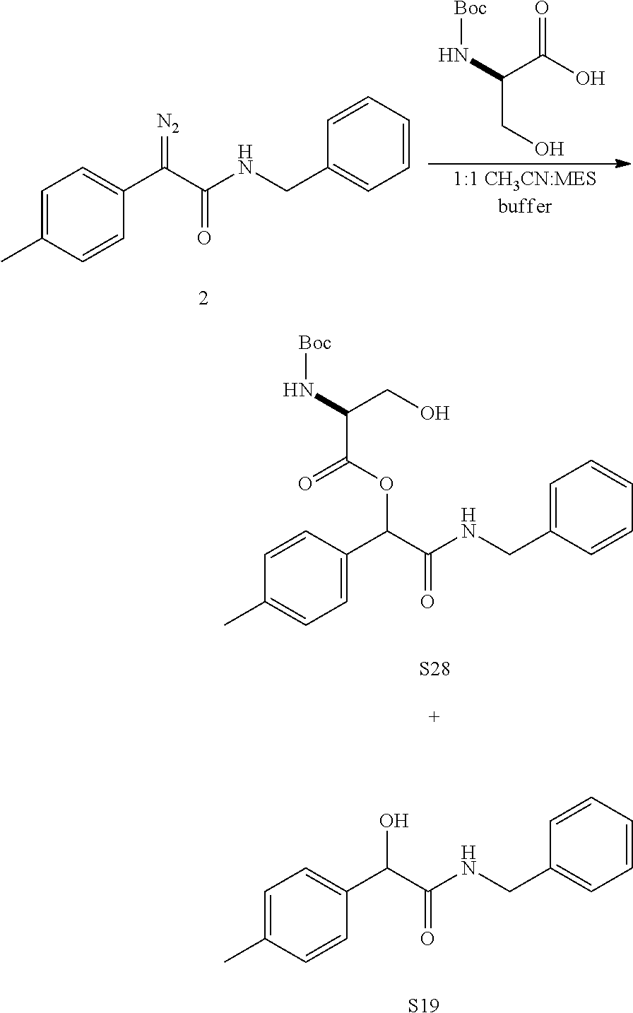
C1=C(C)C=CC(C(C(NCC2=CC=CC=C2)=O)O)=C1.[S19].C1=C(C)C=CC(C(C(NCC2=CC=CC=C2)=O)=[N2])=C1.N(C(C(O)=O)CO)[Boc].[S28].C1=CC(C(C(NCC2=CC=CC=C2)=O)OC(C(N[Boc])CO)=O)=CC=C1C
